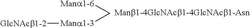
[Mana1-6]C[Mana1-3][GlcNAcb1-2].[Manb1-4GlcNAcb1-4GlcNAcb1-Asn]
